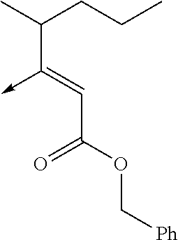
C(C(OC[Ph])=O)=C(->C)C(C)CCC
